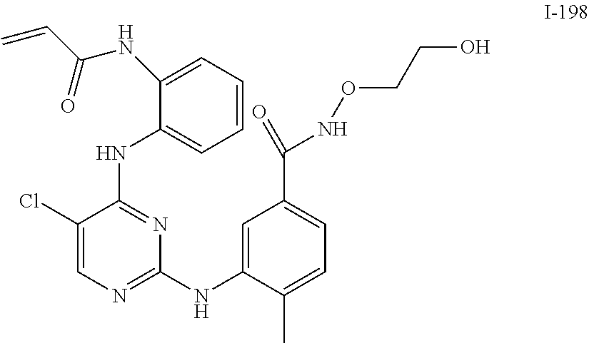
C1=CC=C(NC(C=C)=O)C(NC2=NC(NC3=CC(C(=O)NOCCO)=CC=C3C)=NC=C2Cl)=C1
